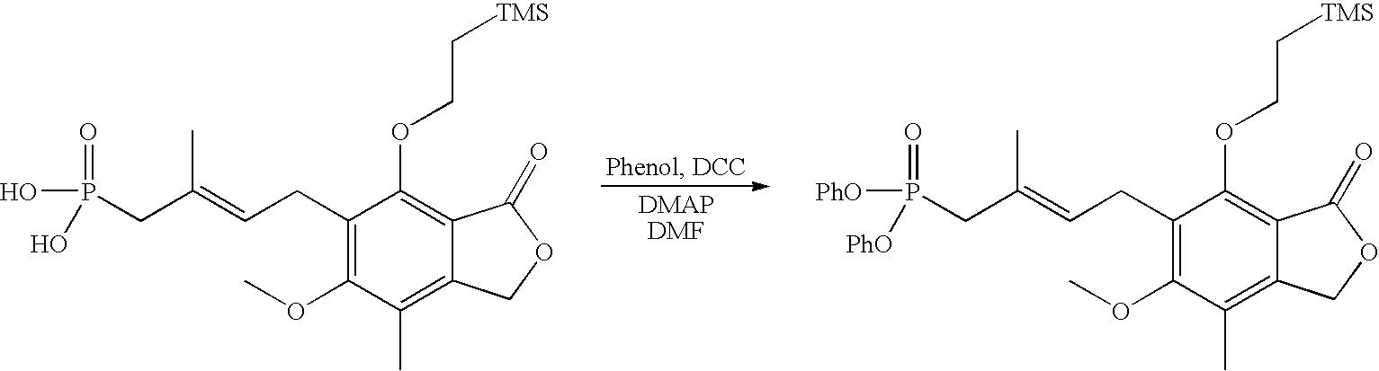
C1(CC=C(CP(O)(=O)O)C)=C(OC)C(C)=C2C(=C1OCC[TMS])C(=O)OC2.C1(CC=C(CP([PhO])(=O)[PhO])C)=C(OC)C(C)=C2C(=C1OCC[TMS])C(=O)OC2
